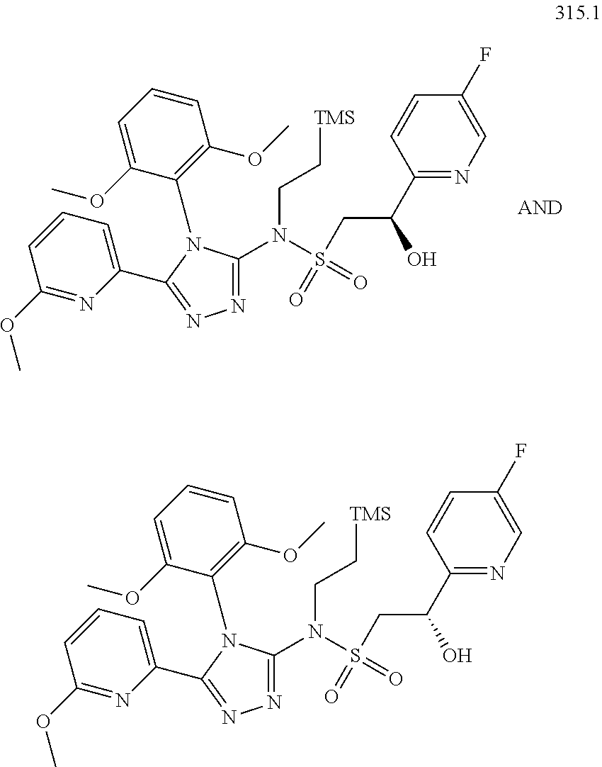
N(S(CC(O)C1=NC=C(F)C=C1)(=O)=O)(C1=NN=C(C2=CC=CC(OC)=N2)N1C1=C(OC)C=CC=C1OC)CC[TMS].N(S(CC(O)C1=NC=C(F)C=C1)(=O)=O)(C1=NN=C(C2=CC=CC(OC)=N2)N1C1=C(OC)C=CC=C1OC)CC[TMS]
